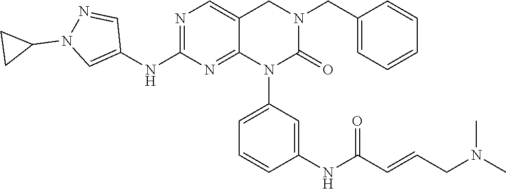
C1(CN2CC3=CN=C(NC4=CN(C5CC5)N=C4)N=C3N(C3=CC=CC(NC(C=CCN(C)C)=O)=C3)C2=O)=CC=CC=C1
